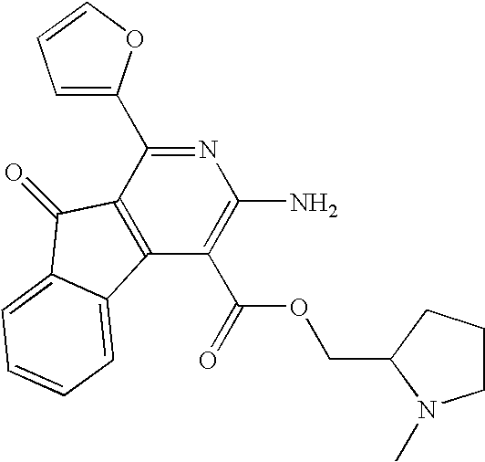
C12=C(C(C3=CC=CO3)=NC(N)=C1C(=O)OCC1N(C)CCC1)C(=O)C1=CC=CC=C21
